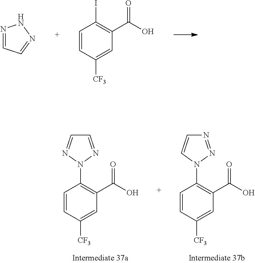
N1=CC=NN1.C1=CC([CF3])=CC(C(O)=O)=C1I.C1=NN(C2=C(C(O)=O)C=C([CF3])C=C2)N=C1.N1=NN(C2=C(C(O)=O)C=C([CF3])C=C2)C=C1
